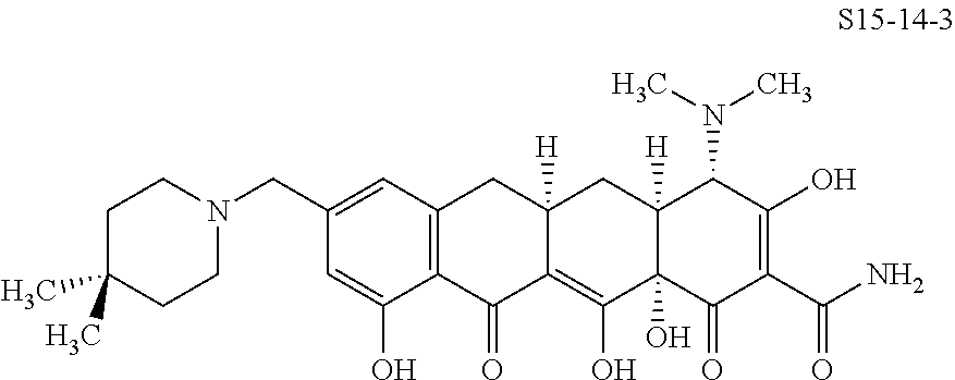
C12=C(C(=O)C3=C(O)C4(O)C([H])(CC3([H])C1)C(N(C)C)C(O)=C(C(N)=O)C4=O)C(O)=CC(CN1CCC(C)(C)CC1)=C2
